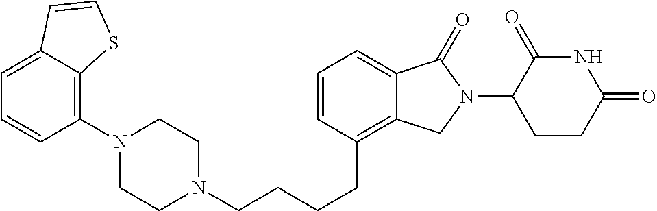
C(CCC1=C2C(=CC=C1)C(=O)N(C1C(=O)NC(=O)CC1)C2)CN1CCN(C2=C3C(=CC=C2)C=CS3)CC1
